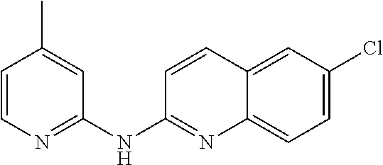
C1=CN=C(NC2=NC3=CC=C(Cl)C=C3C=C2)C=C1C
